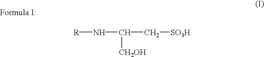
C(C[SO3H])(N[R])[CH2OH]
